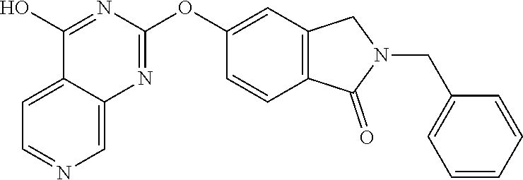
C12=CC=NC=C1N=C(OC1=CC3=C(C=C1)C(=O)N(CC1=CC=CC=C1)C3)N=C2O
